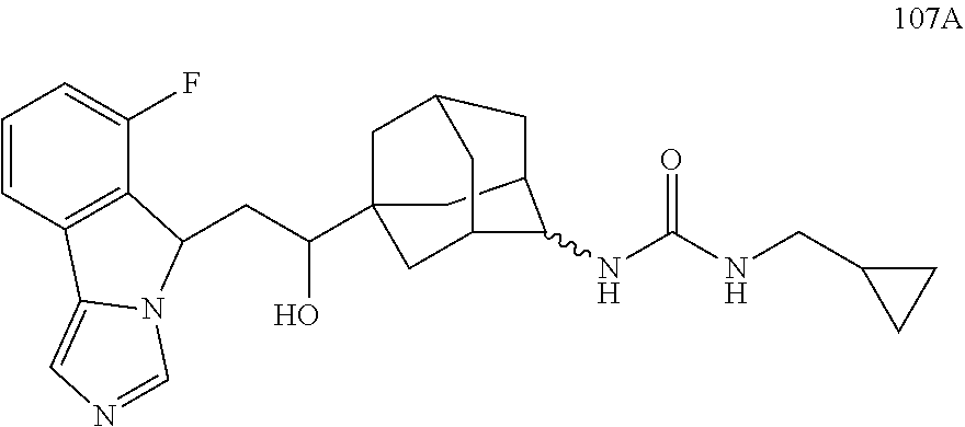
C1C2CC3CC1(C(CC1C4=C(C=CC=C4F)C4=CN=CN41)O)CC(C2)C3NC(NCC1CC1)=O
